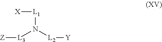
[Z][L3]N([L2][Y])[L1][X]
